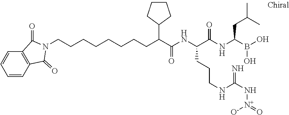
C(CCCCCCCC(C(NC(C(NC(B(O)O)CC(C)C)=O)CCCNC(N[N+](=O)[O-])=N)=O)C1CCCC1)N1C(=O)C2=C(C=CC=C2)C1=O
